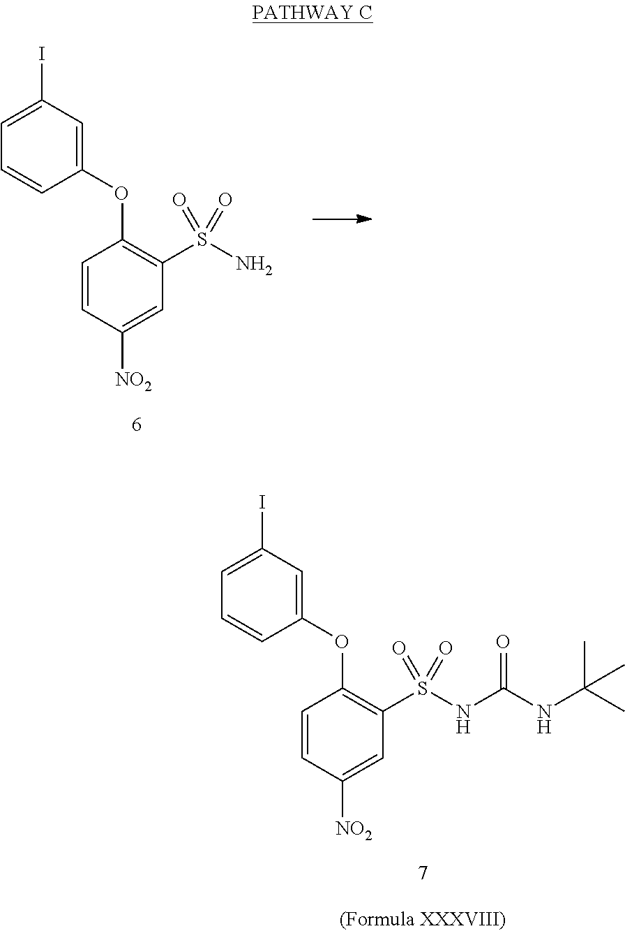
C1(OC2=C(S(N)(=O)=O)C=C([NO2])C=C2)=CC(I)=CC=C1.C1(OC2=C(S(NC(NC(C)(C)C)=O)(=O)=O)C=C([NO2])C=C2)=CC(I)=CC=C1
